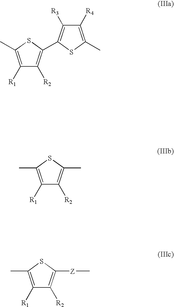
C1([R4])=C(C)SC(C2=C([R2])C([R1])=C(C)S2)=C1[R3].C1([R1])=C(C)SC(C)=C1[R2].C1([R1])=C(C)SC([Z]C)=C1[R2]
